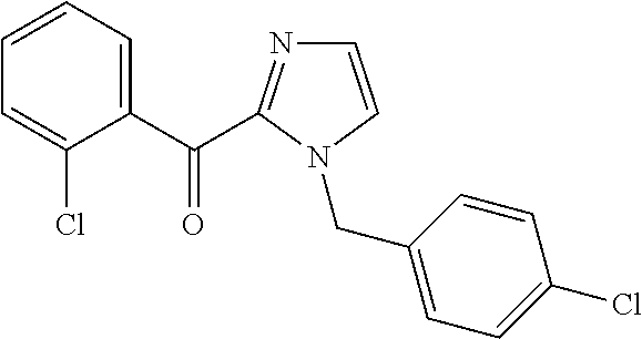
C1=CN(CC2=CC=C(Cl)C=C2)C(C(C2=CC=CC=C2Cl)=O)=N1
